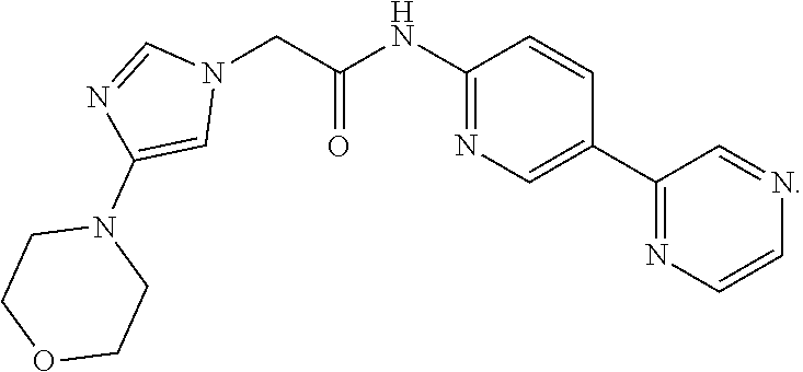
C1COCCN1C1=CN(CC(NC2=NC=C(C3=NC=CN=C3)C=C2)=O)C=N1
